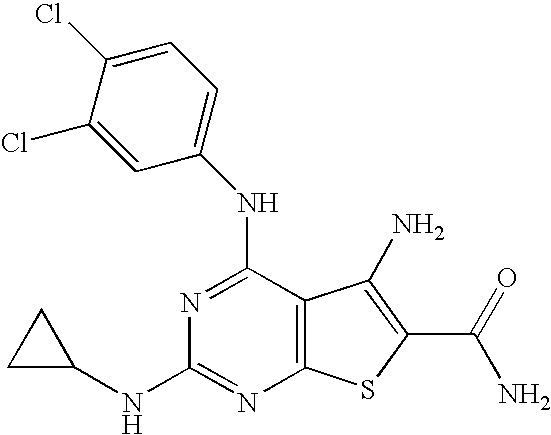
N(C1=NC(NC2CC2)=NC2=C1C(N)=C(C(N)=O)S2)C1=CC=C(Cl)C(Cl)=C1
